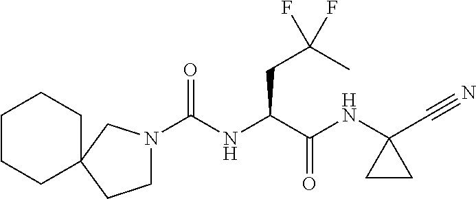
C(NC(C(NC1(C#N)CC1)=O)CC(F)(C)F)(N1CCC2(C1)CCCCC2)=O
